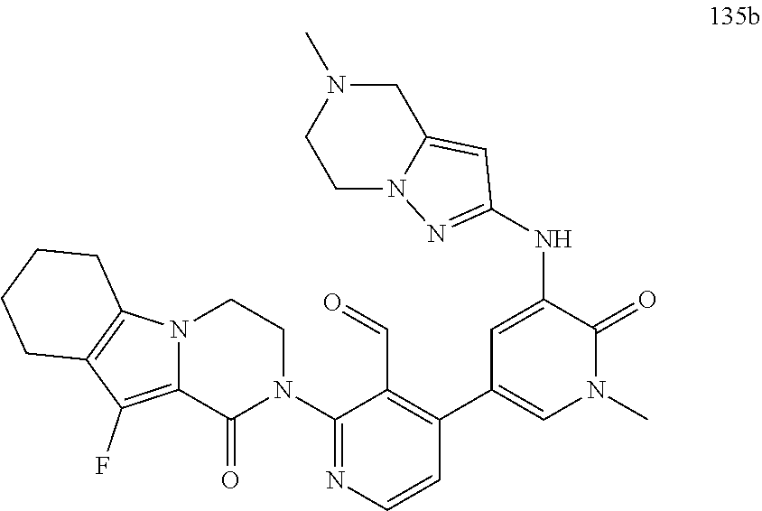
N(C1=CC(C2=C(C=O)C(N3CCN4C(=C(F)C5=C4CCCC5)C3=O)=NC=C2)=CN(C)C1=O)C1=NN2CCN(C)CC2=C1
